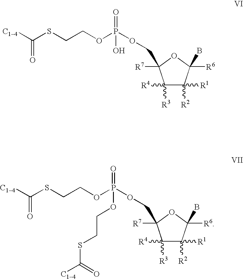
C1([R3])([R4])C([R2])([R1])C([R6])(B)OC1([R7])COP(OCCSC([C14])=O)(=O)O.C1([R3])([R4])C([R2])([R1])C([R6])(B)OC1([R7])COP(OCCSC([C14])=O)(=O)OCCSC([C14])=O
